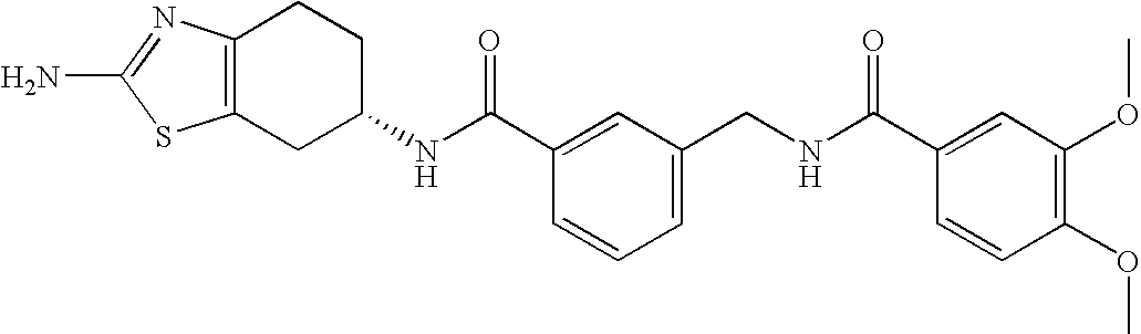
C1(NC(C2=CC(CNC(C3=CC(OC)=C(OC)C=C3)=O)=CC=C2)=O)CCC2=C(C1)SC(N)=N2
